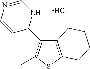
Cl.C12=C(SC(C)=C1C1NC=NC=C1)CCCC2
